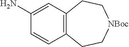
C1=CC2=C(C=C1N)CC[NBoc]CC2
